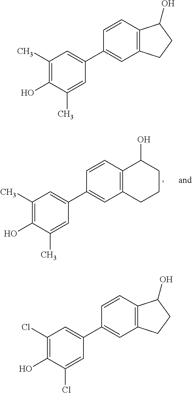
C1(C)=C(O)C(C)=CC(C2=CC3=C(C=C2)C(O)CCC3)=C1.C1(C)=C(O)C(C)=CC(C2=CC3=C(C(O)CC3)C=C2)=C1.C1(Cl)=C(O)C(Cl)=CC(C2=CC3=C(C(O)CC3)C=C2)=C1
